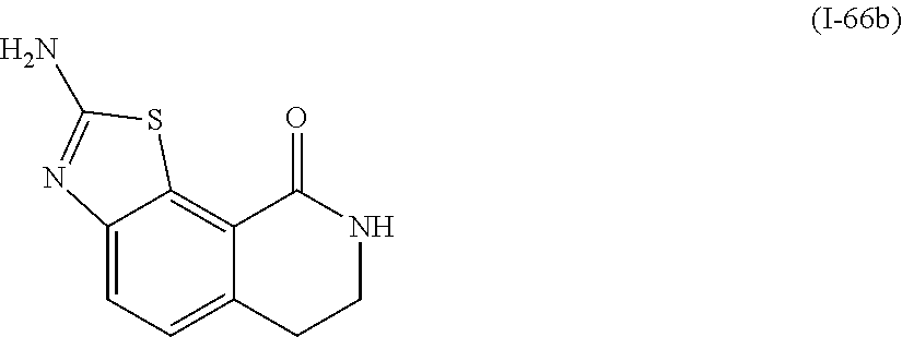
C12=CC=C3C(=C1C(=O)NCC2)SC(N)=N3
